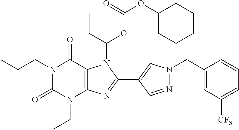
N1(CCC)C(=O)N(CC)C2=C(C1=O)N(C(CC)OC(OC1CCCCC1)=O)C(C1=CN(CC3=CC([CF3])=CC=C3)N=C1)=N2
